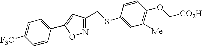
C1(SCC2=NOC(C3=CC=C([F3C])C=C3)=C2)=CC([Me])=C(OC[CO2H])C=C1
